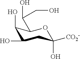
C1(O)C(O)C(C(O)CO)OC(O)([CO2-])C1
